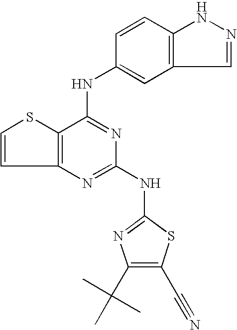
C12=C(C(NC3=CC4=C(C=C3)NN=C4)=NC(NC3=NC(C(C)(C)C)=C(C#N)S3)=N1)SC=C2
